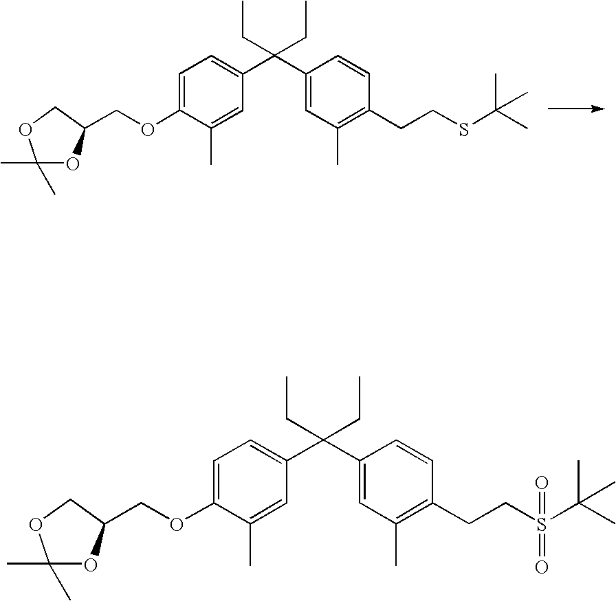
C1=C(OCC2OC(C)(C)OC2)C(C)=CC(C(C2=CC(C)=C(CCSC(C)(C)C)C=C2)(CC)CC)=C1.C1=C(OCC2OC(C)(C)OC2)C(C)=CC(C(C2=CC(C)=C(CCS(C(C)(C)C)(=O)=O)C=C2)(CC)CC)=C1
